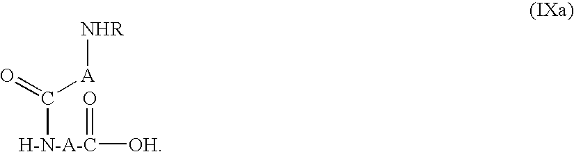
[H-N-A-C](C(=O)[A][NHR])(=O)[OH]
